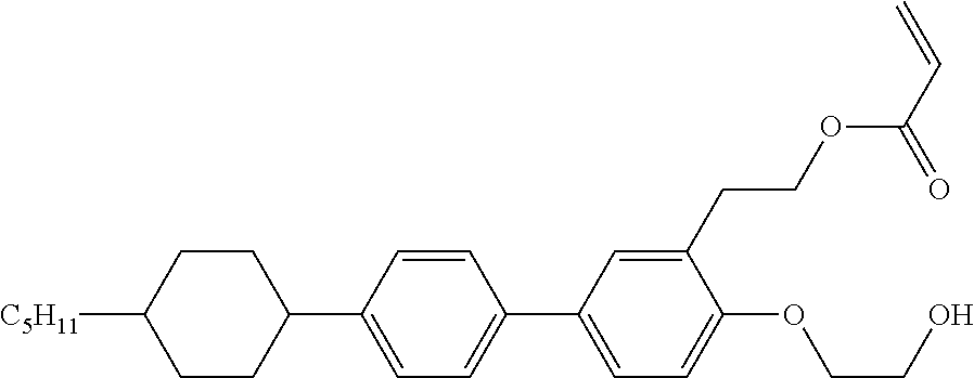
C1CC([C5H11])CCC1C1=CC=C(C2=CC=C(OCCO)C(CCOC(C=C)=O)=C2)C=C1
